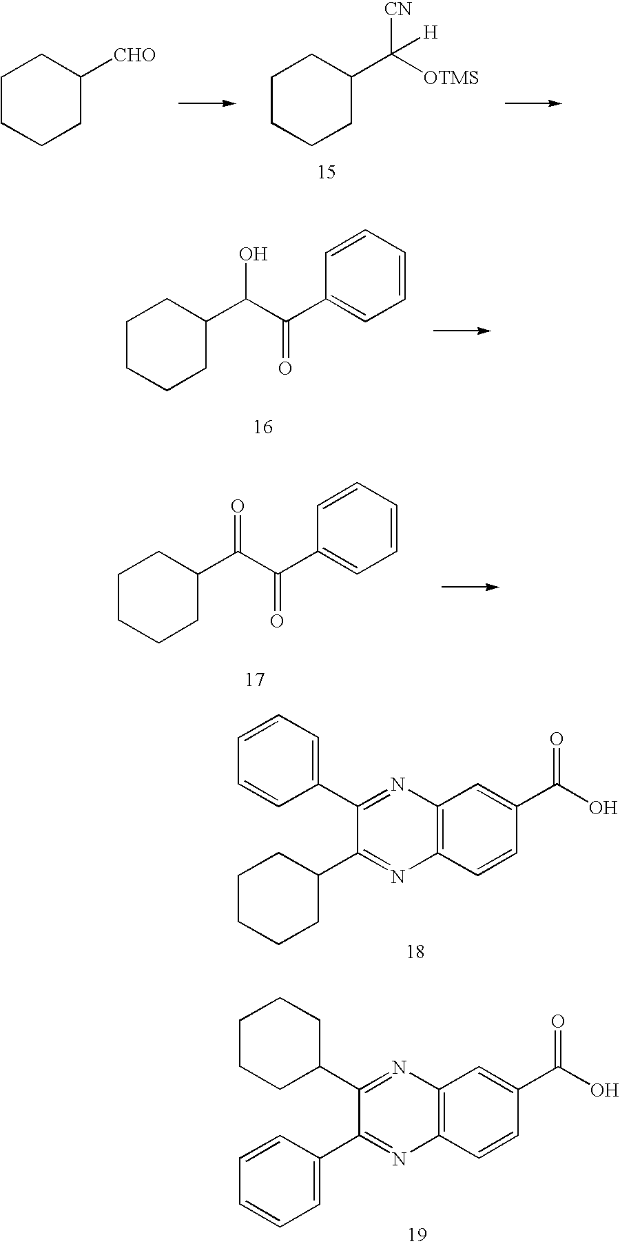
C1CCCC([CHO])C1.C1CCCC(C([OTMS])([CN])[H])C1.C1CCCC(C(C(C2=CC=CC=C2)=O)O)C1.C1CCCC(C(C(C2=CC=CC=C2)=O)=O)C1.C1=CC=C(C2=NC3=C(N=C2C2CCCCC2)C=CC(C(O)=O)=C3)C=C1.C1CCC(C2=NC3=C(N=C2C2=CC=CC=C2)C=CC(C(O)=O)=C3)CC1
